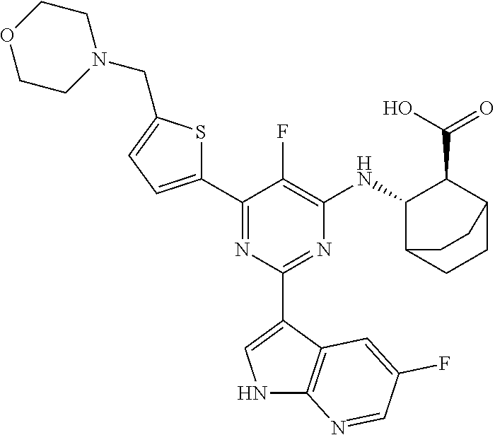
C1(C2=CC=C(CN3CCOCC3)S2)=NC(C2=CNC3=C2C=C(F)C=N3)=NC([HN]C2C(C(O)=O)C3CCC2CC3)=C1F
